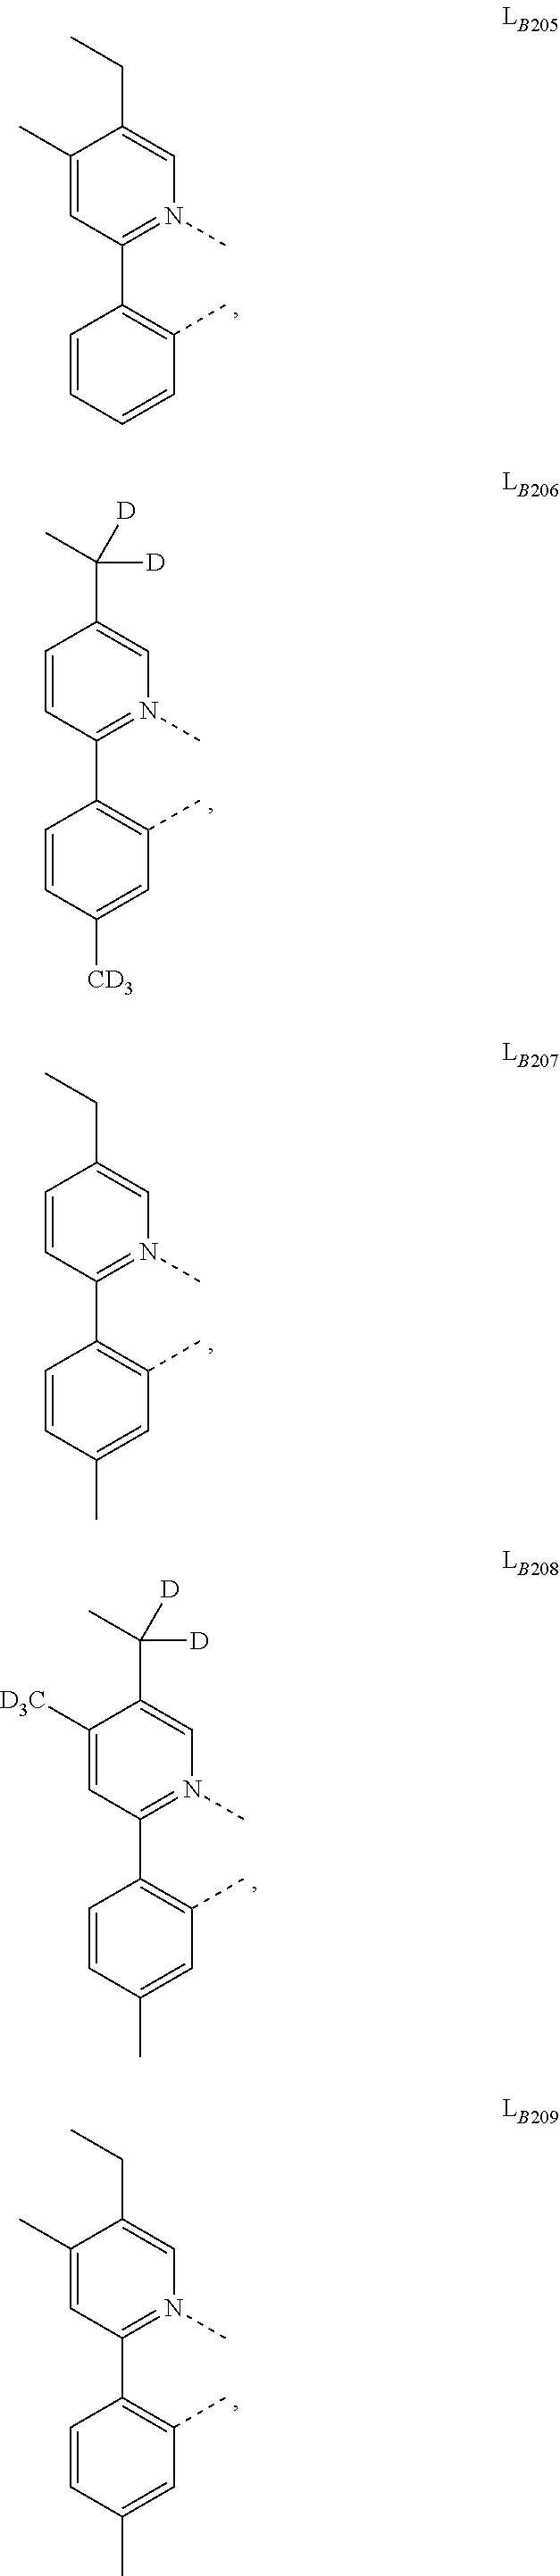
C1=CC=CC(C)=C1C1=N(C)C=C(CC)C(C)=C1.C1=CC([CD3])=CC(C)=C1C1=N(C)C=C(C(C)([D])[D])C=C1.C1=CC(C)=CC(C)=C1C1=N(C)C=C(CC)C=C1.C1=CC(C)=CC(C)=C1C1=N(C)C=C(C(C)([D])[D])C([D3C])=C1.C1=CC(C)=CC(C)=C1C1=N(C)C=C(CC)C(C)=C1
